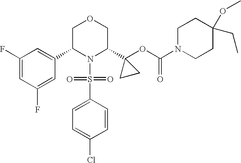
C1(C2N(S(=O)(=O)C3=CC=C(Cl)C=C3)C(C3(OC(=O)N4CCC(OC)(CC)CC4)CC3)COC2)=CC(F)=CC(F)=C1
